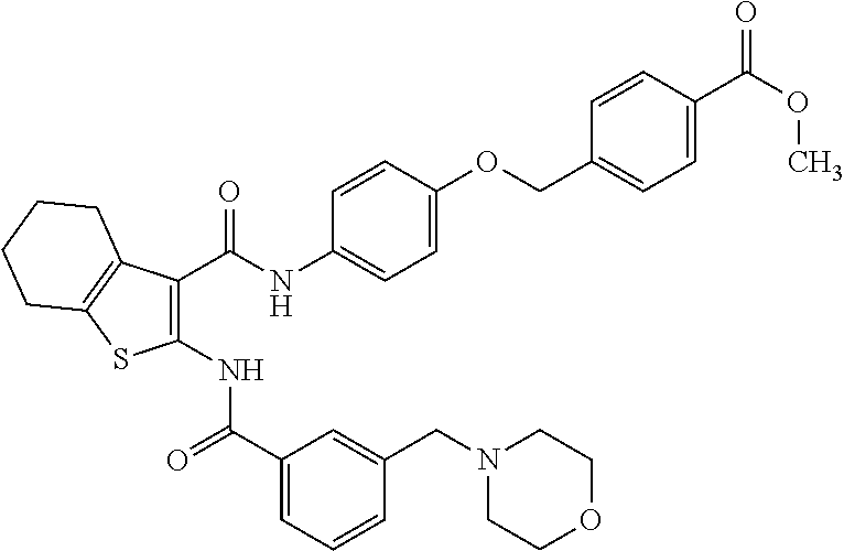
N(C(=O)C1=CC=CC(CN2CCOCC2)=C1)C1=C(C(NC2=CC=C(OCC3=CC=C(C(OC)=O)C=C3)C=C2)=O)C2=C(S1)CCCC2
